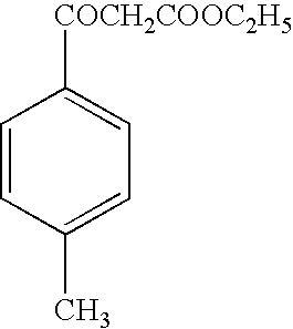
C1=CC(C)=CC=C1[COCH2COOC2H5]
